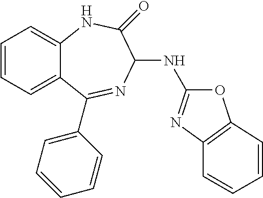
C1=CC=C2C(=C1)NC(=O)C(NC1=NC3=C(O1)C=CC=C3)N=C2C1=CC=CC=C1
